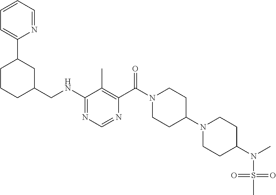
C1(NCC2CC(C3=CC=CC=N3)CCC2)=NC=NC(C(N2CCC(N3CCC(N(C)S(=O)(=O)C)CC3)CC2)=O)=C1C
